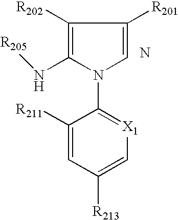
C1(N2C(N[R205])=C([R202])C([R201])=C2)=[X1]C=C([R213])C=C1[R211].N
